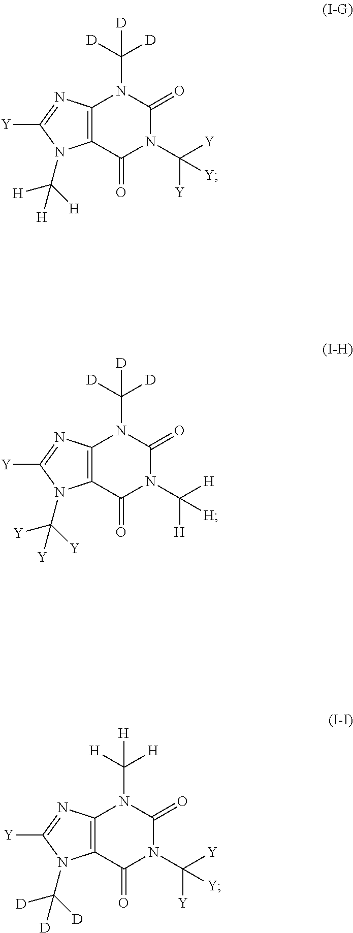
C12=C(C(=O)N(C([H])([H])[H])C(=O)N1C([D])([D])[D])N(C([Y])([Y])[Y])C([Y])=N2.C12=C(C(=O)N(C([Y])([Y])[Y])C(=O)N1C([D])([D])[D])N(C([H])([H])[H])C([Y])=N2.C12=C(C(=O)N(C([Y])([Y])[Y])C(=O)N1C([H])([H])[H])N(C([D])([D])[D])C([Y])=N2
